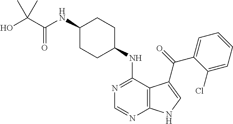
C1(NC(C(O)(C)C)=O)CCC(NC2=NC=NC3=C2C(C(=O)C2=CC=CC=C2Cl)=CN3)CC1
